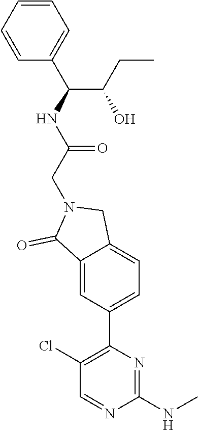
C1=CC=CC(C(NC(CN2C(=O)C3=CC(C4=C(Cl)C=NC(NC)=N4)=CC=C3C2)=O)C(CC)O)=C1
